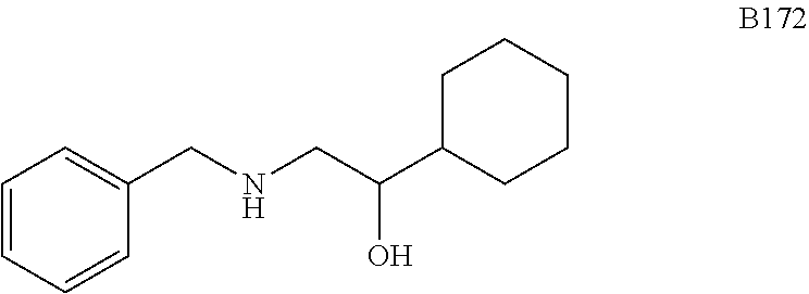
C1=CC=CC=C1CNCC(C1CCCCC1)O
